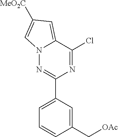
C1(C[OAc])=CC(C2=NN3C(=CC([MeO2C])=C3)C(Cl)=N2)=CC=C1
